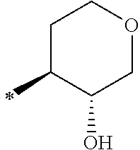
C1(C)CCOCC1O
